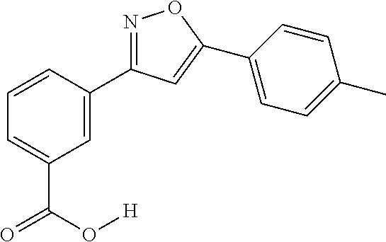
N1=C(C2=CC(C(=O)O[H])=CC=C2)C=C(C2=CC=C(C)C=C2)O1
